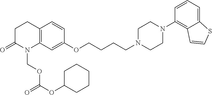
C12=C(CCC(=O)N1COC(OC1CCCCC1)=O)C=CC(OCCCCN1CCN(C3=C4C(=CC=C3)SC=C4)CC1)=C2
